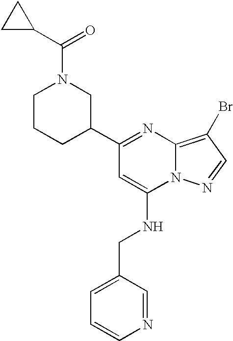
C1=CN=CC(CNC2=CC(C3CN(C(=O)C4CC4)CCC3)=NC3=C(Br)C=NN23)=C1
